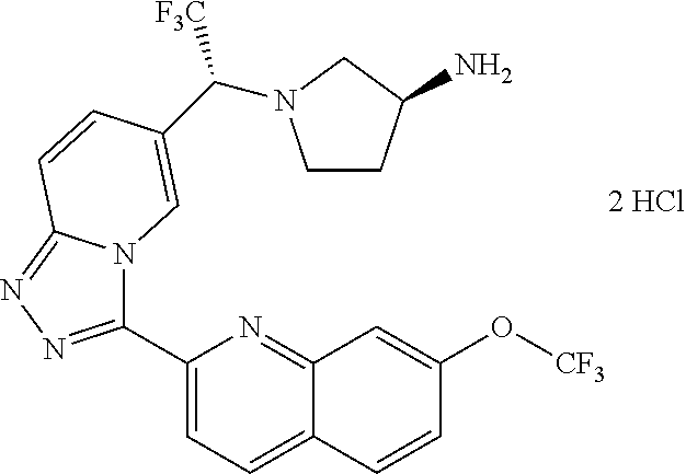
C1(C2=NN=C3N2C=C(C([F3C])N2CCC(N)C2)C=C3)=CC=C2C(=N1)C=C(O[CF3])C=C2
